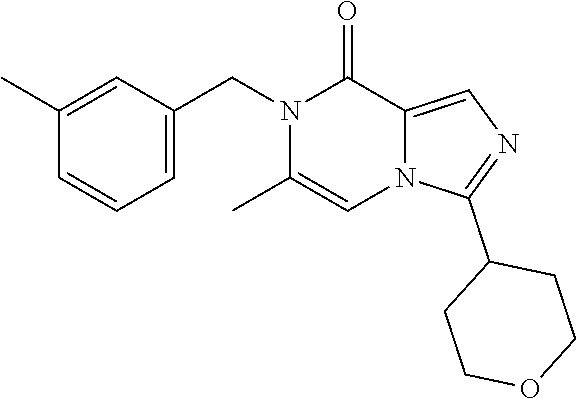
C1=C(CN2C(C)=CN3C(=CN=C3C3CCOCC3)C2=O)C=C(C)C=C1
